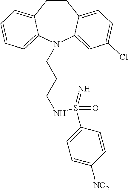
C1CC2=CC=C(Cl)C=C2N(CCCNS(C2=CC=C([NO2])C=C2)(=O)=N)C2=CC=CC=C12
